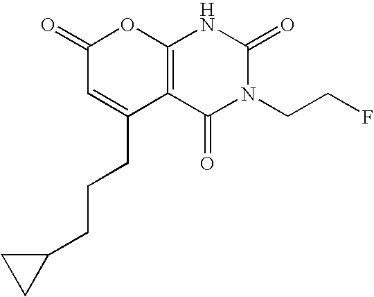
C12=C(C(=O)N(CCF)C(=O)N1)C(CCCC1CC1)=CC(=O)O2
